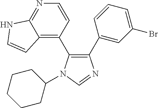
C1(C2=CC(Br)=CC=C2)=C(C2=C3C(=NC=C2)NC=C3)N(C2CCCCC2)C=N1
